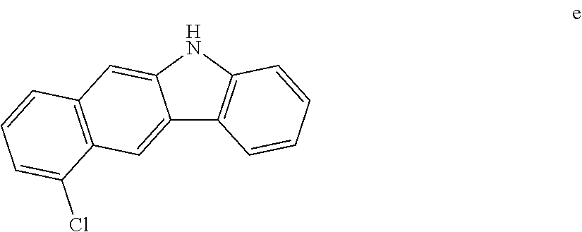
C12=CC3=C(C=C1NC1=C2C=CC=C1)C=CC=C3Cl
